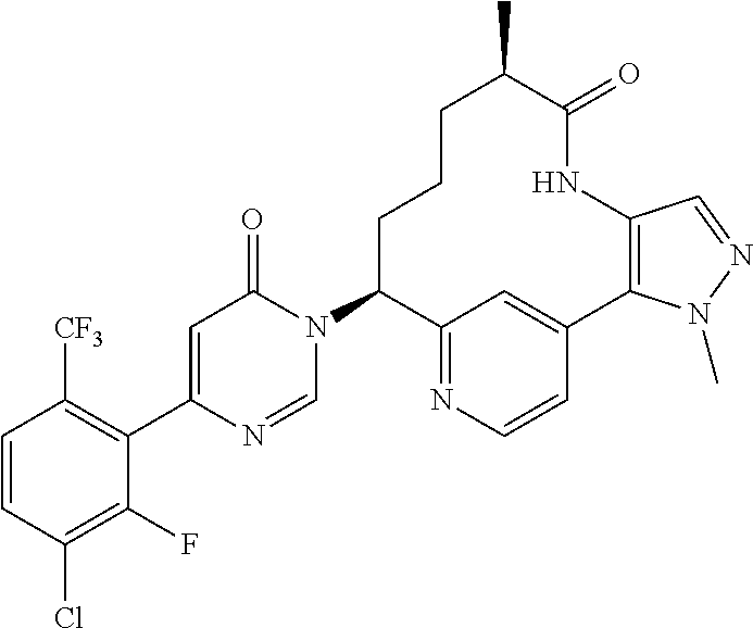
[CF3]C1=C(C2=CC(=O)N(C3C4=NC=CC(=C4)C4=C(C=NN4C)NC(=O)C(C)CCC3)C=N2)C(F)=C(Cl)C=C1
